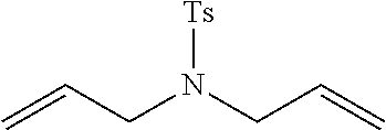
C=CCN(CC=C)[Ts]
